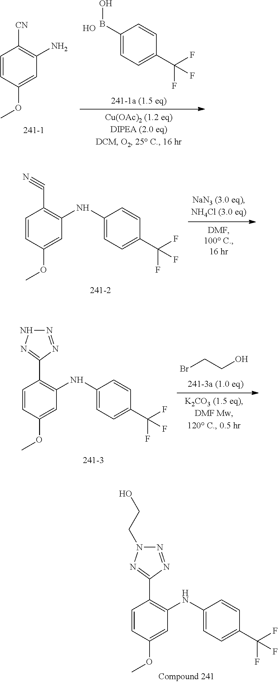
C1(BO)=CC=C(C(F)(F)F)C=C1.O.C1=CC(OC)=CC(N)=C1[CN].N1=NC(C2=C(NC3=CC=C(C(F)(F)F)C=C3)C=C(OC)C=C2)=NN1CCO.C1=CC(OC)=CC(NC2=CC=C(C(F)(F)F)C=C2)=C1C#N.BrCCO.N1=NC(C2=C(NC3=CC=C(C(F)(F)F)C=C3)C=C(OC)C=C2)=NN1
